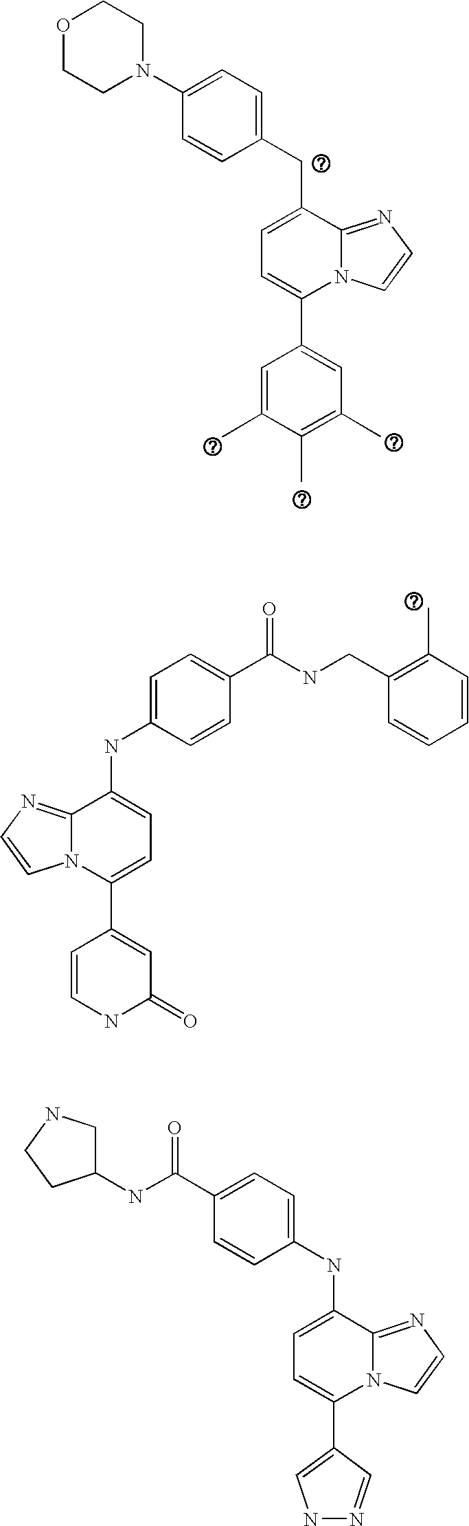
C1=C(C)C(C)=C(C)C=C1C1=CC=C(CC2=CC=C(N3CCOCC3)C=C2)C2=NC=CN12.C1(C2=CC(=O)NC=C2)=CC=C(NC2=CC=C(C(NCC3=C(C)C=CC=C3)=O)C=C2)C2=NC=CN12.C1(NC2=CC=C(C(NC3CNCC3)=O)C=C2)=CC=C(C2=CNN=C2)N2C1=NC=C2
